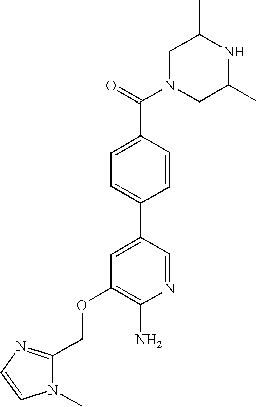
C1N(C(=O)C2=CC=C(C3=CC(OCC4=NC=CN4C)=C(N)N=C3)C=C2)CC(C)NC1C
